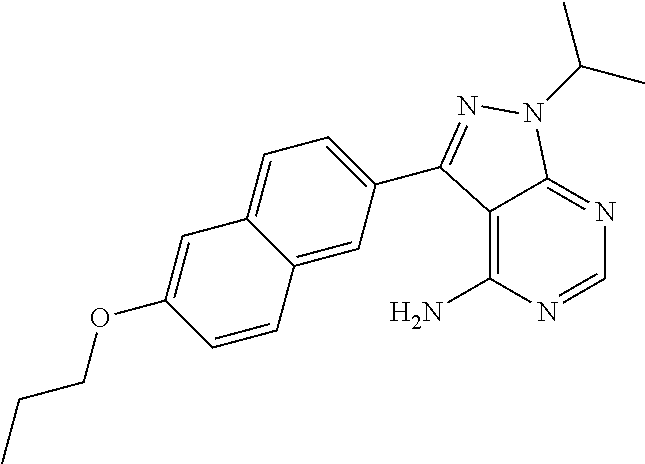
C12=C(N)N=CN=C1N(C(C)C)N=C2C1=CC=C2C(=C1)C=CC(OCCC)=C2
